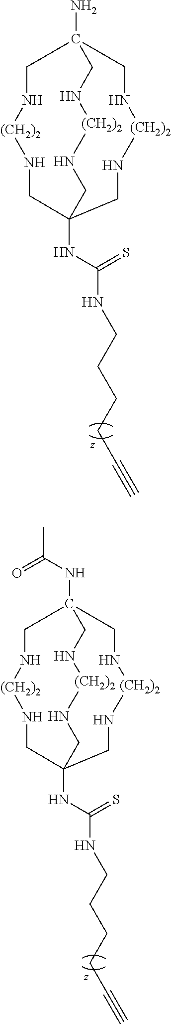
NC12CN[(CH2)2]NCC(NC(NCCCCC#C)=S)(CN[(CH2)2]NC1)CN[(CH2)2]NC2.N(C12CN[(CH2)2]NCC(NC(NCCCCC#C)=S)(CN[(CH2)2]NC1)CN[(CH2)2]NC2)C(=O)C
